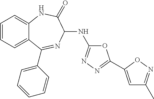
C1=CC=C2C(=C1)NC(=O)C(NC1=NN=C(C3=CC(C)=NO3)O1)N=C2C1=CC=CC=C1
